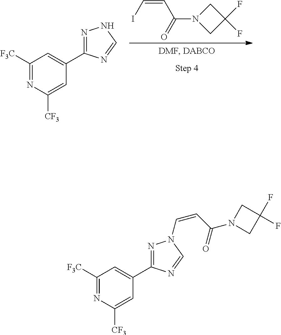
C1([F3C])=NC([CF3])=CC(C2=NNC=N2)=C1.C1N(C(=O)C=CI)CC1(F)F.C1([F3C])=NC([CF3])=CC(C2=NN(C=CC(N3CC(F)(F)C3)=O)C=N2)=C1
